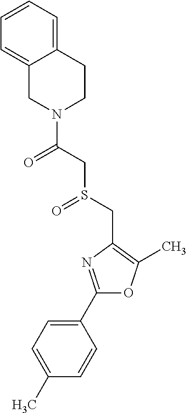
C1(C2=NC(CS(=O)CC(=O)N3CCC4=CC=CC=C4C3)=C(C)O2)=CC=C(C)C=C1
